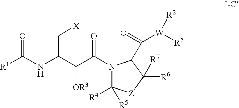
[R1]C(NC(C(C(=O)N1C([R4])([R5])[Z]C([R6])([R7])C1C(=O)[W]([R2])[R2])[OR3])C[X])=O
